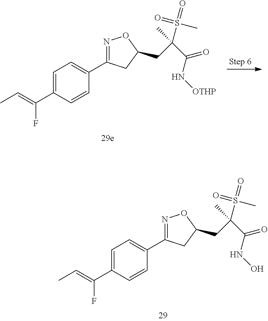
C1=C(C(=CC)F)C=CC(C2=NOC(CC(S(=O)(=O)C)(C(=O)N[OTHP])C)C2)=C1.C1=C(C(=CC)F)C=CC(C2=NOC(CC(S(=O)(=O)C)(C(=O)NO)C)C2)=C1
